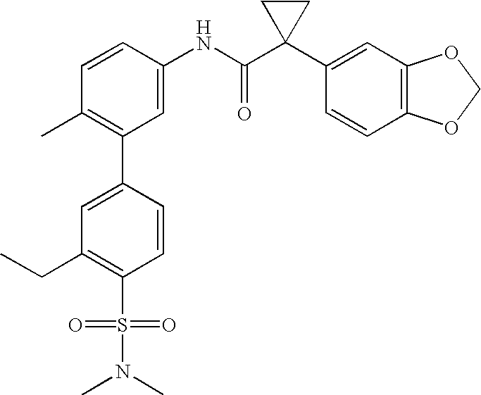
C1(NC(C2(C3=CC4=C(C=C3)OCO4)CC2)=O)=CC(C2=CC(CC)=C(S(=O)(=O)N(C)C)C=C2)=C(C)C=C1
